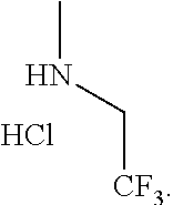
CNC[CF3].Cl
